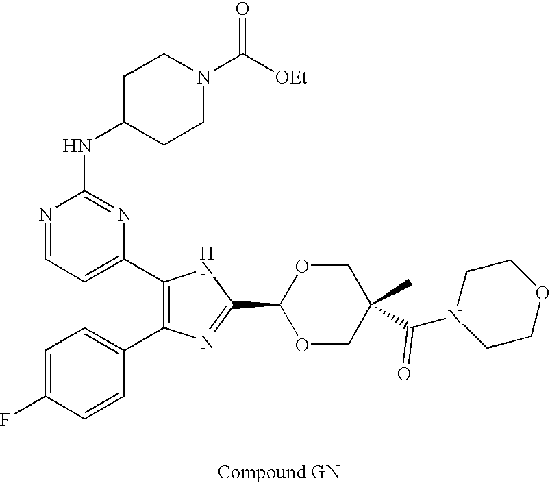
C1(C2=CC=NC(NC3CCN(C([OEt])=O)CC3)=N2)=C(C2=CC=C(F)C=C2)N=C(C2OCC(C(N3CCOCC3)=O)(C)CO2)N1
